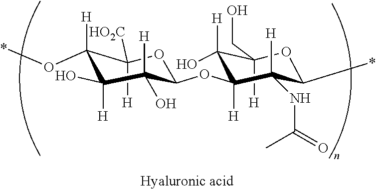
C1(OC)([H])C([HO2C])([H])OC(OC2([H])C(O)([H])C([H])(CO)OC(C)C2([H])NC(=O)C)C([H])(O)C1([H])O
